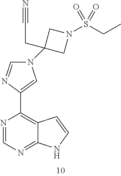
N1=CN=C2C(=C1C1=CN(C3(CC#N)CN(S(CC)(=O)=O)C3)C=N1)C=CN2
